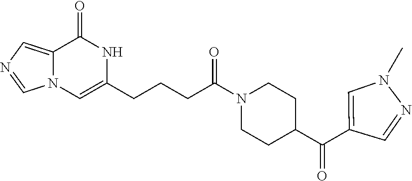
C12=CN=CN1C=C(CCCC(N1CCC(C(=O)C3=CN(C)N=C3)CC1)=O)NC2=O
